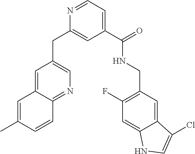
C1=C(C)C=CC2=NC=C(CC3=CC(C(=O)NCC4=C(F)C=C5C(=C4)C(Cl)=CN5)=CC=N3)C=C12
